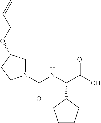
C(NC(C(O)=O)C1CCCC1)(=O)N1CC(OCC=C)CC1
